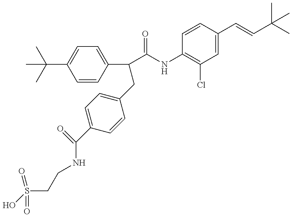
OS(CCNC(C1=CC=C(CC(C(=O)NC2=C(Cl)C=C(C=CC(C)(C)C)C=C2)C2=CC=C(C(C)(C)C)C=C2)C=C1)=O)(=O)=O
